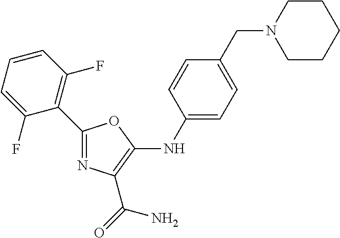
C1(C2=C(F)C=CC=C2F)=NC(C(N)=O)=C(NC2=CC=C(CN3CCCCC3)C=C2)O1
